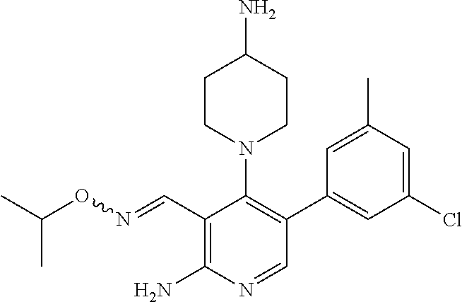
C1=NC(N)=C(C=NOC(C)C)C(N2CCC(N)CC2)=C1C1=CC(Cl)=CC(C)=C1
